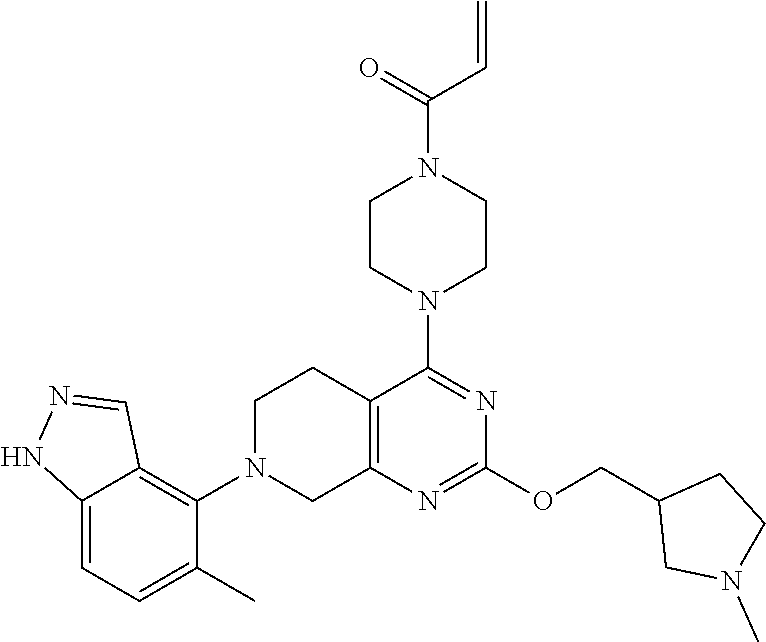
C1CN(C2=NC(OCC3CN(C)CC3)=NC3=C2CCN(C2=C4C(=CC=C2C)NN=C4)C3)CCN1C(C=C)=O
